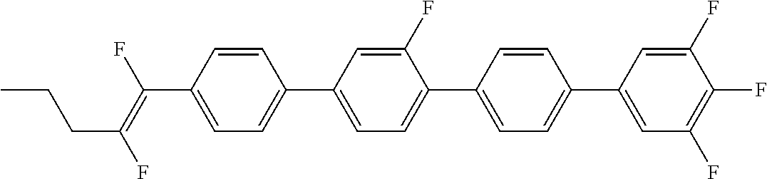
C(C1=CC=C(C2=CC=C(C3=CC=C(C4=CC(F)=C(F)C(F)=C4)C=C3)C(F)=C2)C=C1)(=C(F)CCC)F
